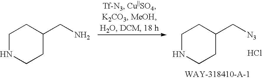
C1NCCC(CN)C1.C1NCCC(C[N3])C1.Cl
